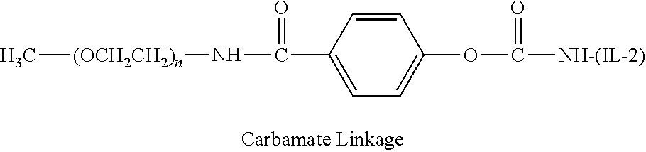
C[(OCH2CH2)n]NC(=O)C1=CC=C(OC(=O)[NH-(IL-2)])C=C1
